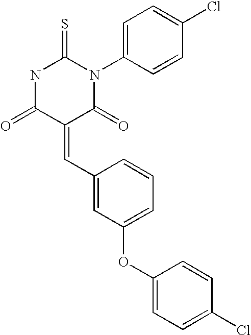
N1C(=O)C(=CC2=CC(OC3=CC=C(Cl)C=C3)=CC=C2)C(=O)N(C2=CC=C(Cl)C=C2)C1=S
